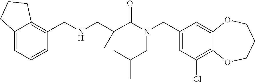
C1(CN(C(=O)C(CNCC2=C3C(=CC=C2)CCC3)C)CC(C)C)=CC(Cl)=C2C(=C1)OCCCO2
